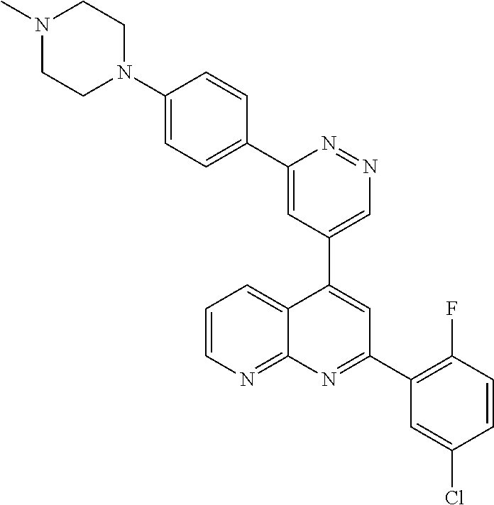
C1=C(C2=CC=C(N3CCN(C)CC3)C=C2)N=NC=C1C1=CC(C2=C(F)C=CC(Cl)=C2)=NC2=NC=CC=C12
